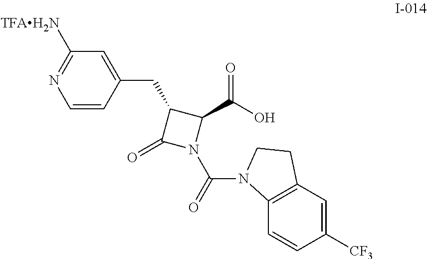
C1(CC2C(=O)N(C(=O)N3C4=C(C=C([CF3])C=C4)CC3)C2C(O)=O)=CC([TFAH2N])=NC=C1
